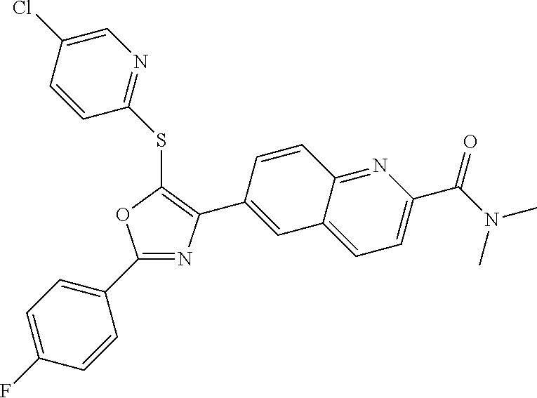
C1(SC2=C(C3=CC4=CC=C(C(N(C)C)=O)N=C4C=C3)N=C(C3=CC=C(F)C=C3)O2)=NC=C(Cl)C=C1
